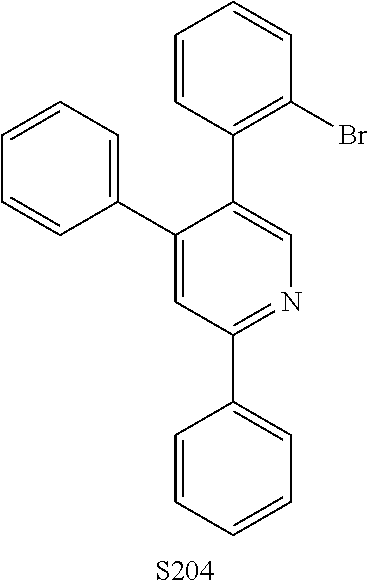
C1=CC=CC=C1C1=NC=C(C2=C(Br)C=CC=C2)C(C2=CC=CC=C2)=C1.[S204]
